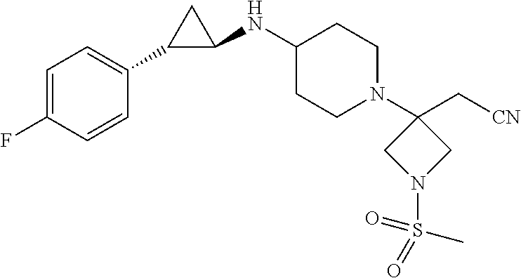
C1=C(F)C=CC(C2C(NC3CCN(C4(C[CN])CN(S(=O)(=O)C)C4)CC3)C2)=C1
